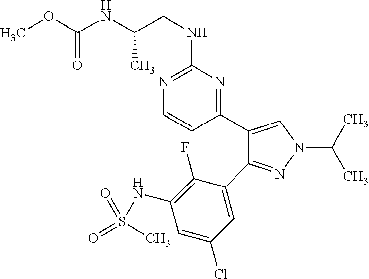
C1(C2=NC(NCC(NC(OC)=O)C)=NC=C2)=CN(C(C)C)N=C1C1=CC(Cl)=CC(NS(=O)(=O)C)=C1F
